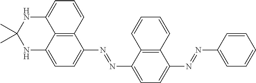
C12=C3C(=CC=C1N=NC1=CC=C(N=NC4=CC=CC=C4)C4=C1C=CC=C4)NC(C)(C)NC3=CC=C2
